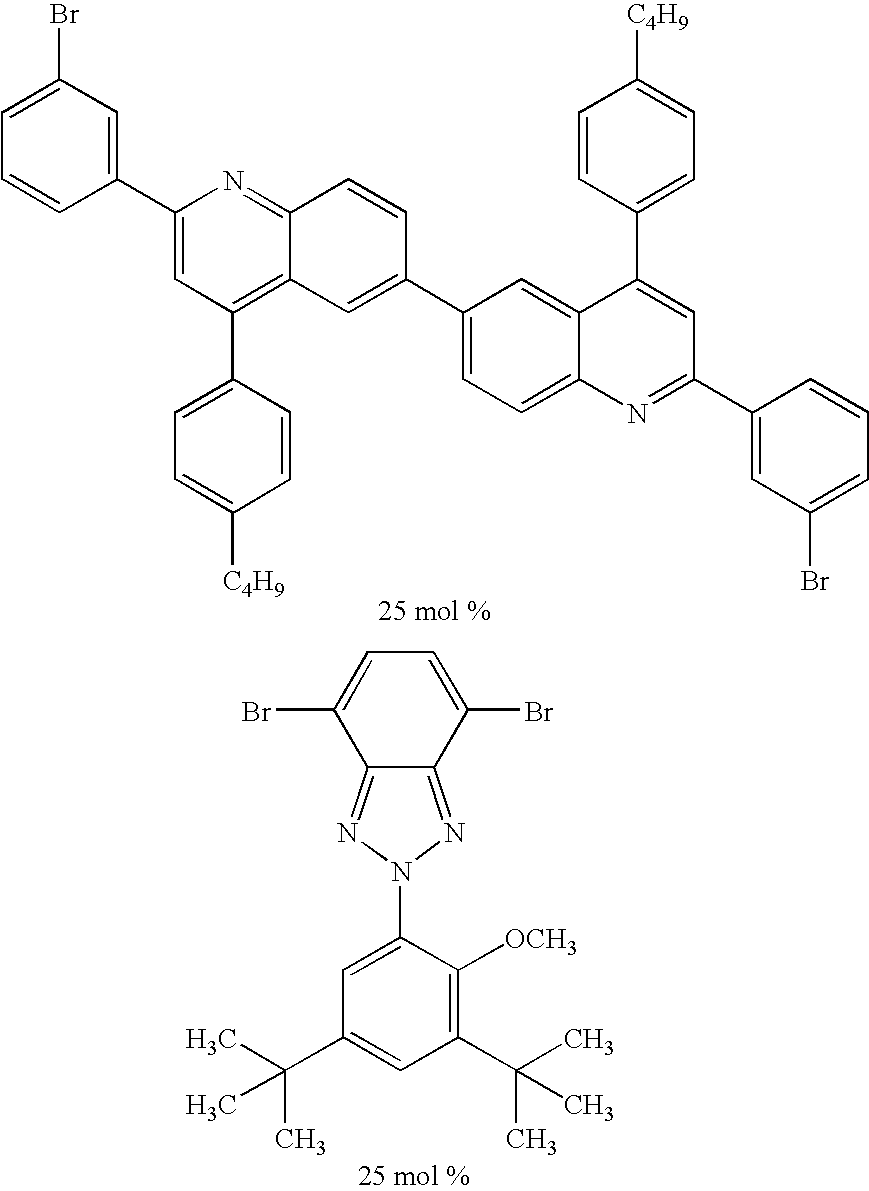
C1=C(Br)C=C(C2=CC(C3=CC=C([C4H9])C=C3)=C3C(=N2)C=CC(C2=CC=C4C(=C2)C(C2=CC=C([C4H9])C=C2)=CC(C2=CC(Br)=CC=C2)=N4)=C3)C=C1.C12=NN(C3=CC(C(C)(C)C)=CC(C(C)(C)C)=C3[OCH3])N=C1C(Br)=CC=C2Br
